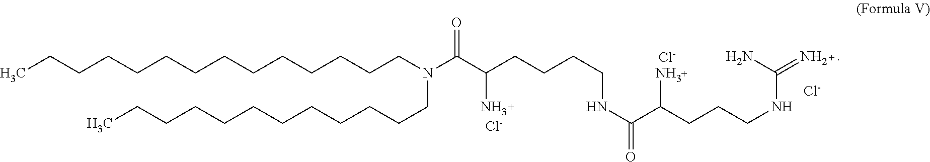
[Cl-].NC(C(N(CCCCCCCCCCCC)CCCCCCCCCCCCCC)=O)CCCCNC(=O)C(CCCNC(=N)N)N.[Cl-].[Cl-]
